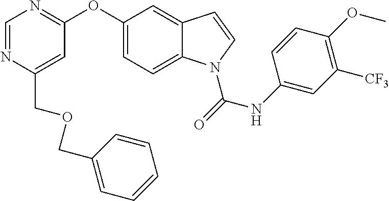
C1=NC(COCC2=CC=CC=C2)=CC(OC2=CC=C3C(=C2)C=CN3C(NC2=CC([CF3])=C(OC)C=C2)=O)=N1
